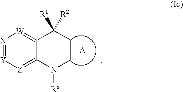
[X]1=[Y][Z]=C2C(=[W]1)C([R1])([R2])CCN2[R8].[A]
